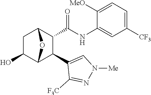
C1(O)C2C(C3=CN([Me])N=C3[F3C])C(C(NC3=CC([CF3])=CC=C3[MeO])=O)C(C1)O2
